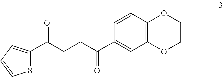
S1C(C(CCC(C2=CC3=C(C=C2)OCCO3)=O)=O)=CC=C1
